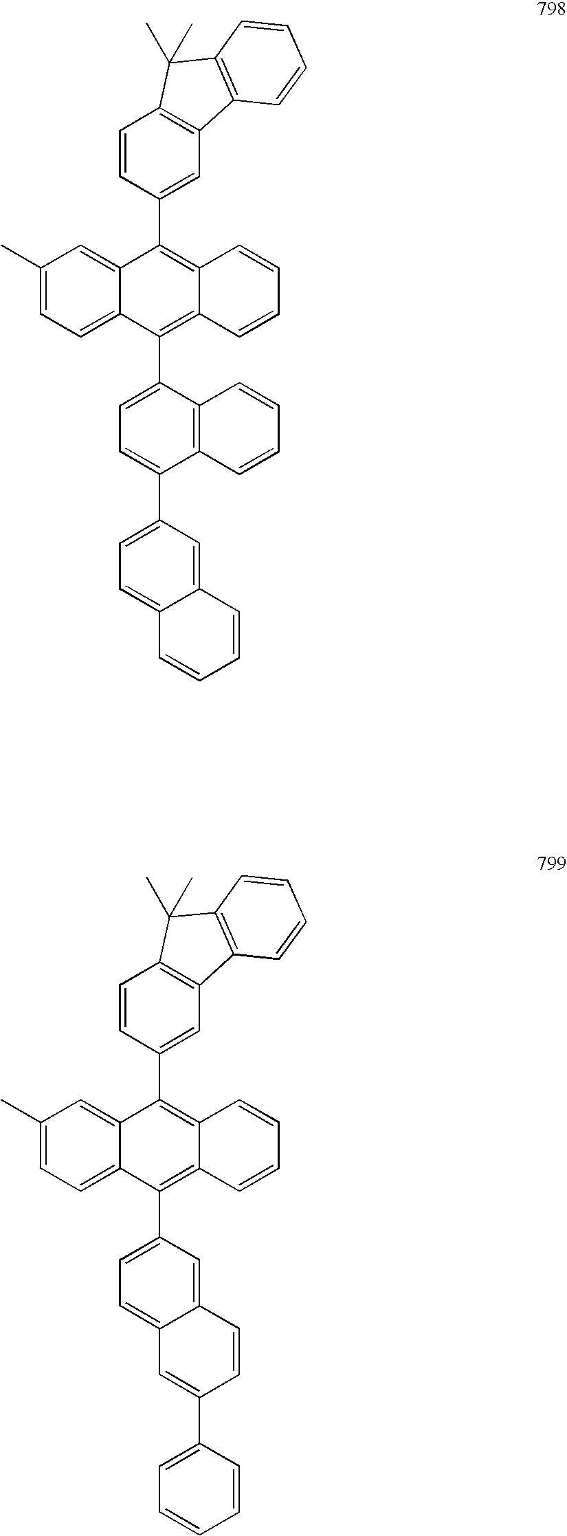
C1(C)=CC=C2C(=C1)C(C1=CC3=C(C=C1)C(C)(C)C1=C3C=CC=C1)=C1C(=C2C2=CC=C(C3=CC=C4C(=C3)C=CC=C4)C3=C2C=CC=C3)C=CC=C1.C1(C)=CC=C2C(=C1)C(C1=CC3=C(C=C1)C(C)(C)C1=C3C=CC=C1)=C1C(=C2C2=CC=C3C(=C2)C=CC(C2=CC=CC=C2)=C3)C=CC=C1
